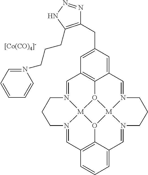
C1=N2[M]34O5C6=C1C=C(CC1=C(CCCN7=CC=CC=C7)NN=N1)C=C6C=N1[M]56O3C3=C(C=N4CCC2)C=CC=C3C=N6CCC1.[[Co(CO)4]-]
